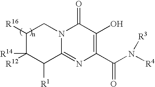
C1(=O)N2C(=NC(C(N([R4])[R3])=O)=C1O)C([R1])C([R12])([R14])C([R16])C2
